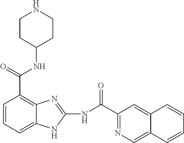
C1=CC=C2C(=C1C(NC1CCNCC1)=O)N=C(NC(C1=NC=C3C(=C1)C=CC=C3)=O)N2
